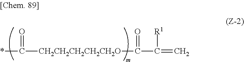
*C([CH2CH2CH2CH2CH2O]C(=O)C([R1])=C)=O
